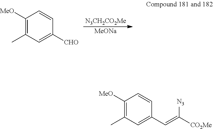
[N3CH2CO2Me].[MeONa].C1([MeO])=C(C)C=C([CHO])C=C1.C1([MeO])=C(C)C=C(C=C([CO2Me])[N3])C=C1
